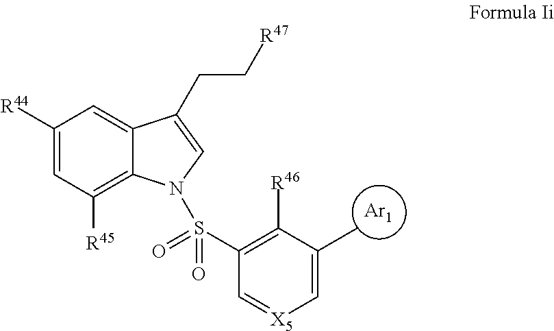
[Ar1].C1([R44])=CC([R45])=C2C(=C1)C(CC[R47])=CN2S(C1=C([R46])C(C)=C[X5]=C1)(=O)=O
